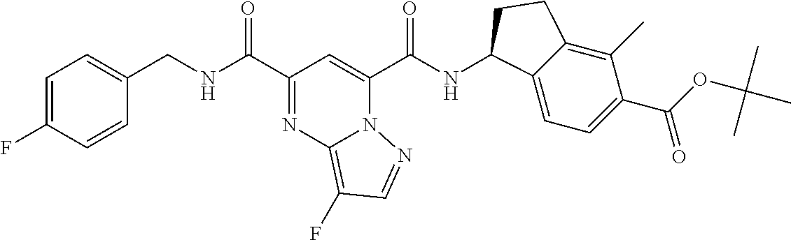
C1=CC(F)=CC=C1CNC(C1=NC2=C(F)C=NN2C(C(NC2C3=CC=C(C(OC(C)(C)C)=O)C(C)=C3CC2)=O)=C1)=O
